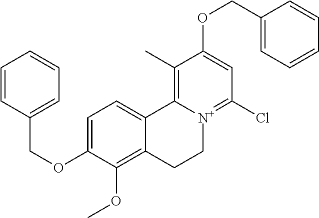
C1=C(OCC2=CC=CC=C2)C(OC)=C2C(=C1)C1=C(C)C(OCC3=CC=CC=C3)=CC(Cl)=[N+]1CC2
